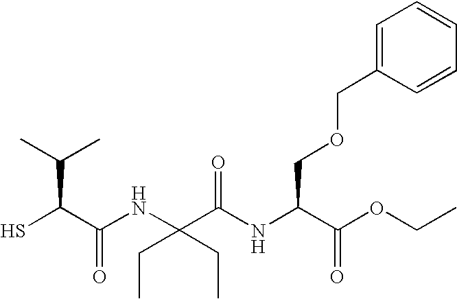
SC(C(NC(C(NC(C(OCC)=O)COCC1=CC=CC=C1)=O)(CC)CC)=O)C(C)C
